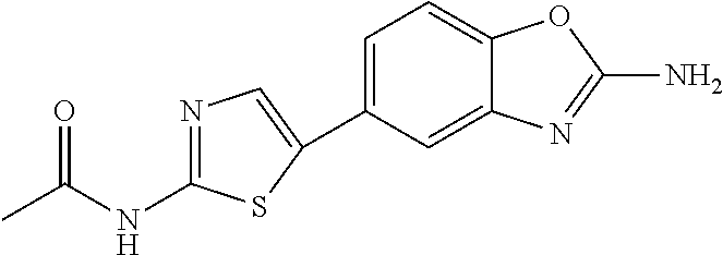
C1=C(C2=CN=C(NC(C)=O)S2)C=C2C(=C1)OC(N)=N2
